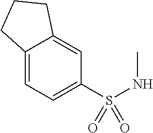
C12=CC=C(S(NC)(=O)=O)C=C1CCC2
